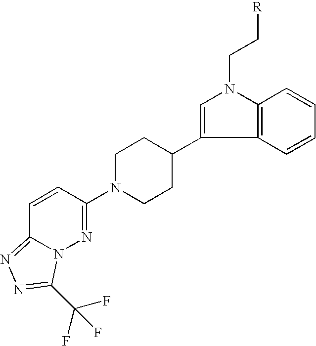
C1(C2CCN(C3=NN4C(=NN=C4C(F)(F)F)C=C3)CC2)=CN(CC[R])C2=C1C=CC=C2
